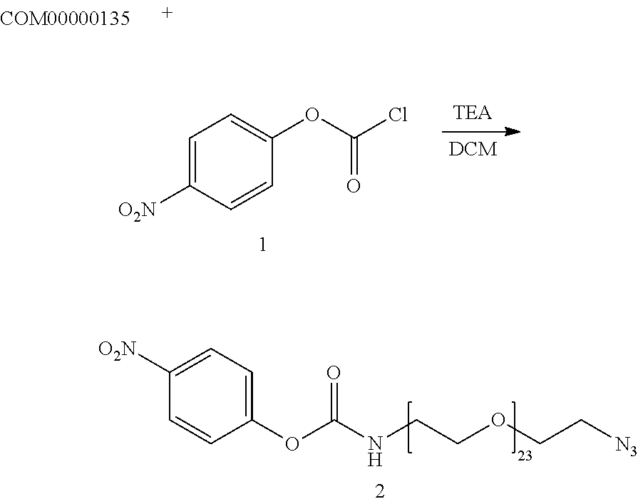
C1=CC(OC(NCCOCC[N3])=O)=CC=C1[O2N].C1=C([O2N])C=CC(OC(Cl)=O)=C1
